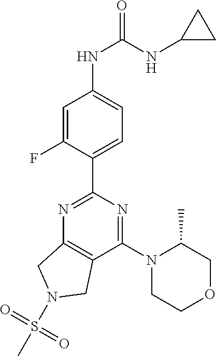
C1=C(F)C(C2=NC3=C(C(N4CCOCC4C)=N2)CN(S(=O)(=O)C)C3)=CC=C1NC(NC1CC1)=O
